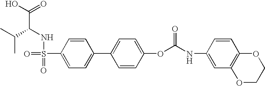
C(C(NS(=O)(=O)C1=CC=C(C2=CC=C(OC(NC3=CC4=C(C=C3)OCCO4)=O)C=C2)C=C1)C(C)C)(O)=O
